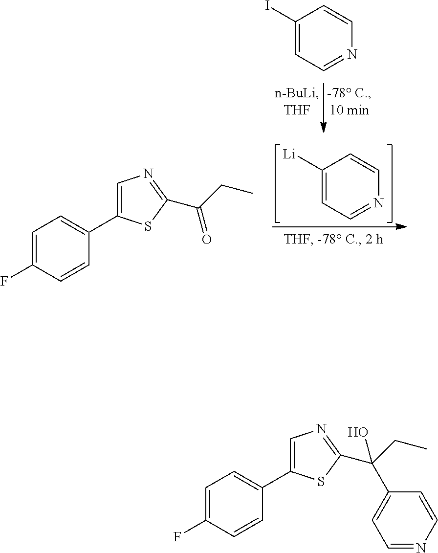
C1(I)=CC=NC=C1.C1([Li])=CC=NC=C1.C1=C(F)C=CC(C2=CN=C(C(CC)=O)S2)=C1.C1=C(C(C2=NC=C(C3=CC=C(F)C=C3)S2)(CC)O)C=CN=C1
